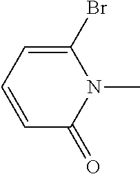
C1=CC=C(Br)N(C)C1=O
